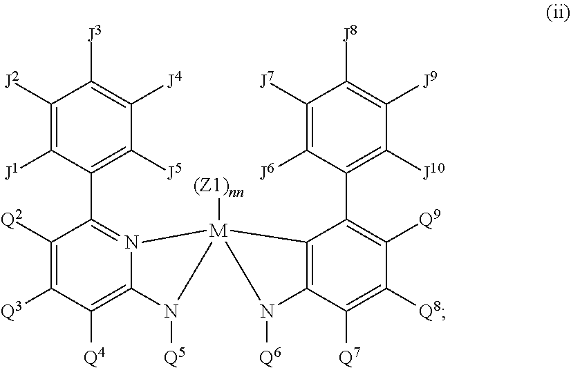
C1([Q2])=C([Q3])C([Q4])=C2N(=C1C1=C([J5])C([J4])=C([J3])C([J2])=C1[J1])[M]1([(Z1)nn])(C3=C(C([Q7])=C([Q8])C([Q9])=C3C3=C([J10])C([J9])=C([J8])C([J7])=C3[J6])N1[Q6])N2[Q5]
